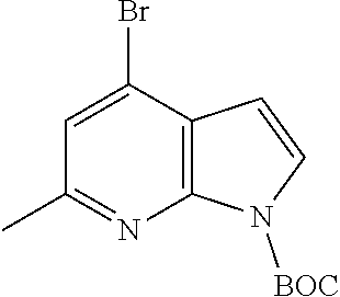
C12=C(C(Br)=CC(C)=N1)C=CN2[BOC]
